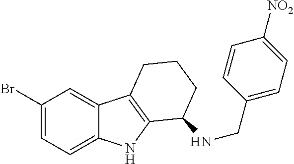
C1(Br)=CC=C2C(=C1)C1=C(N2)C(NCC2=CC=C([NO2])C=C2)CCC1
